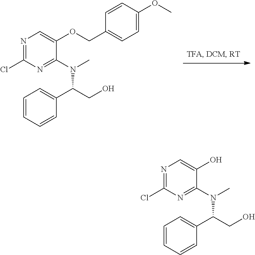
C1=CC=CC(C(CO)N(C)C2=NC(Cl)=NC=C2OCC2=CC=C(OC)C=C2)=C1.C1=CC=CC(C(CO)N(C)C2=NC(Cl)=NC=C2O)=C1
